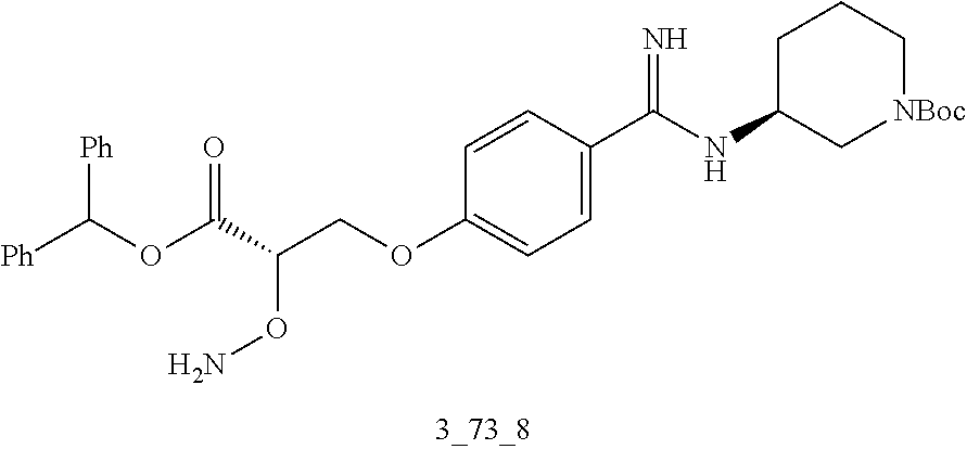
[Ph]C(OC(C(COC1=CC=C(C(NC2C[NBoc]CCC2)=N)C=C1)ON)=O)[Ph]
